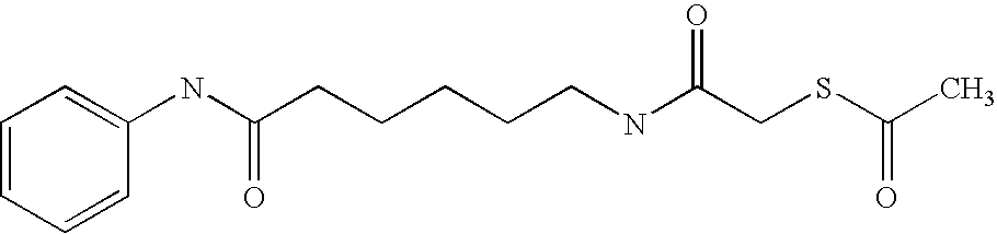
C1=CC=CC(NC(CCCCCNC(CSC(C)=O)=O)=O)=C1
